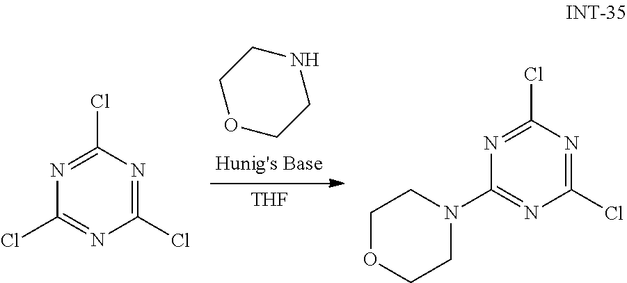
[THF].C1OCCNC1.N1=C(Cl)N=C(Cl)N=C1Cl.N1=C(Cl)N=C(Cl)N=C1N1CCOCC1
